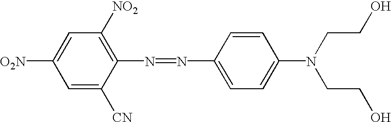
C1=C([CN])C(N=NC2=CC=C(N(CCO)CCO)C=C2)=C([NO2])C=C1[O2N]
